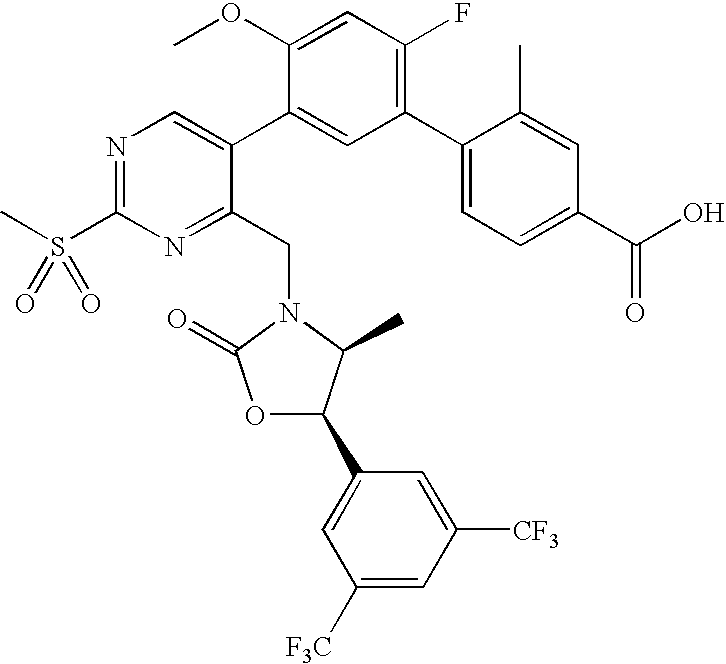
N1=C(S(C)(=O)=O)N=C(CN2C(C)C(C3=CC([F3C])=CC([CF3])=C3)OC2=O)C(C2=CC(C3=CC=C(C(O)=O)C=C3C)=C(F)C=C2OC)=C1
